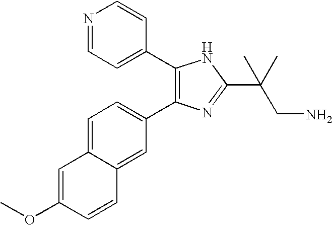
COC1=CC2=CC=C(C3=C(C4=CC=NC=C4)NC(C(CN)(C)C)=N3)C=C2C=C1
